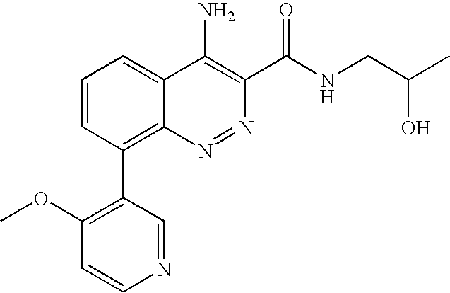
C1(C2=C3C(=CC=C2)C(N)=C(C(NCC(C)O)=O)N=N3)=C(OC)C=CN=C1
